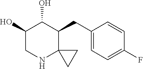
C1(O)CNC2(C(CC3=CC=C(F)C=C3)C1O)CC2
